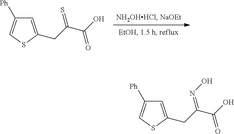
C1=C(CC(C(O)=O)=S)SC=C1[Ph].C1=C(CC(C(O)=O)=NO)SC=C1[Ph]
